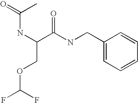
N(C(C(=O)NCC1=CC=CC=C1)COC(F)F)C(=O)C
